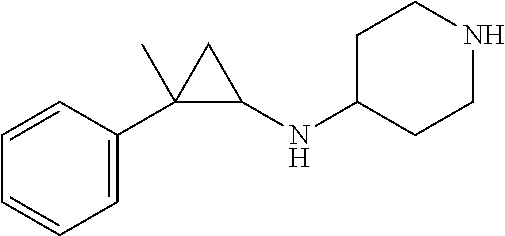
C1=CC=CC(C2(C)C(NC3CCNCC3)C2)=C1
